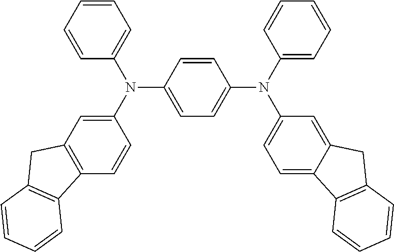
C1=CC=CC(N(C2=CC3=C(C=C2)C2=C(C3)C=CC=C2)C2=CC=C(N(C3=CC=CC=C3)C3=CC=C4C(=C3)CC3=C4C=CC=C3)C=C2)=C1
